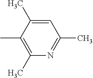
C1=C(C)C(C)=C(C)N=C1C
